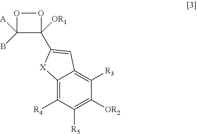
O1C(B)([A])C([OR1])(C2=CC3=C([R3])C([OR2])=C([R5])C([R4])=C3[X]2)O1
